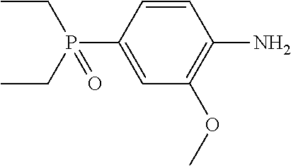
CCP(CC)(C1=CC(OC)=C(N)C=C1)=O
